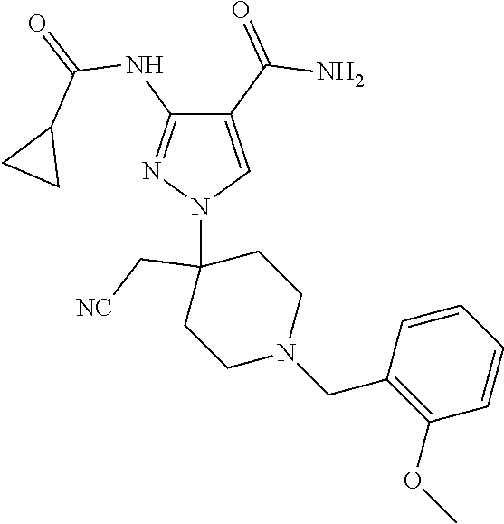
C1(C(=O)N)=CN(C2(C[NC])CCN(CC3=C(OC)C=CC=C3)CC2)N=C1NC(=O)C1CC1
